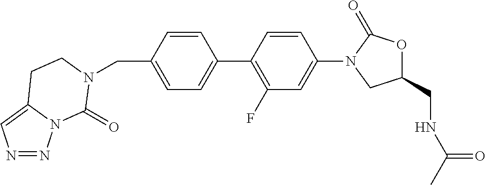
C1=C(C2=C(F)C=C(N3CC(CNC(C)=O)OC3=O)C=C2)C=CC(CN2C(=O)N3N=NC=C3CC2)=C1
